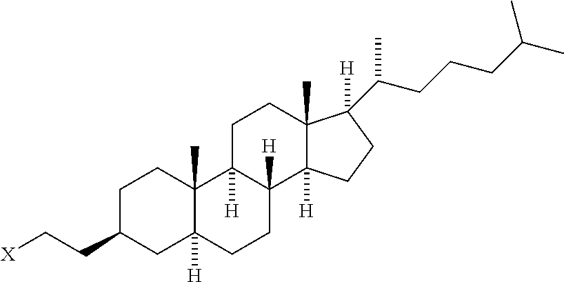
C1C(CC[X])CC2([H])C(C)(C1)C1([H])C([H])(CC2)C2([H])C(C)(CC1)C(C(CCCC(C)C)C)([H])CC2
